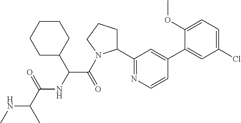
N(C(C)C(=O)NC(C(=O)N1C(C2=NC=CC(C3=CC(Cl)=CC=C3OC)=C2)CCC1)C1CCCCC1)C
